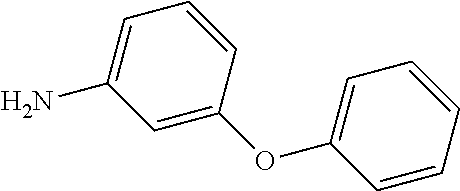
C1=C(OC2=CC=CC=C2)C=CC=C1N
